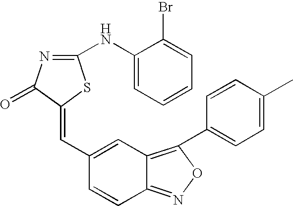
C1=C(C)C=CC(C2=C3C(=NO2)C=CC(C=C2C(=O)N=C(NC4=CC=CC=C4Br)S2)=C3)=C1
